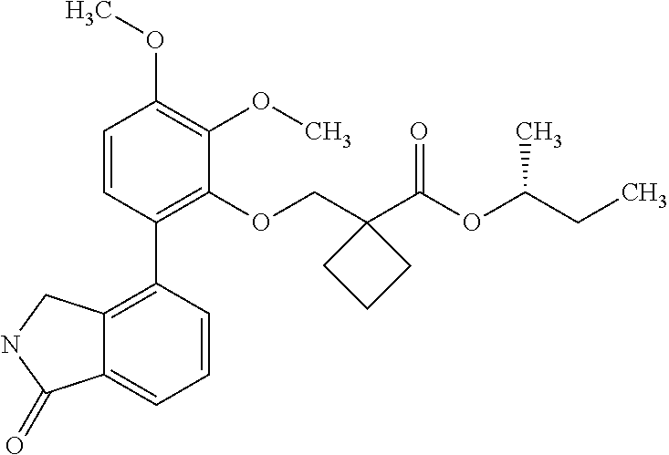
C1=CC(C2=C3C(=CC=C2)C(=O)NC3)=C(OCC2(C(OC(CC)C)=O)CCC2)C(OC)=C1OC
